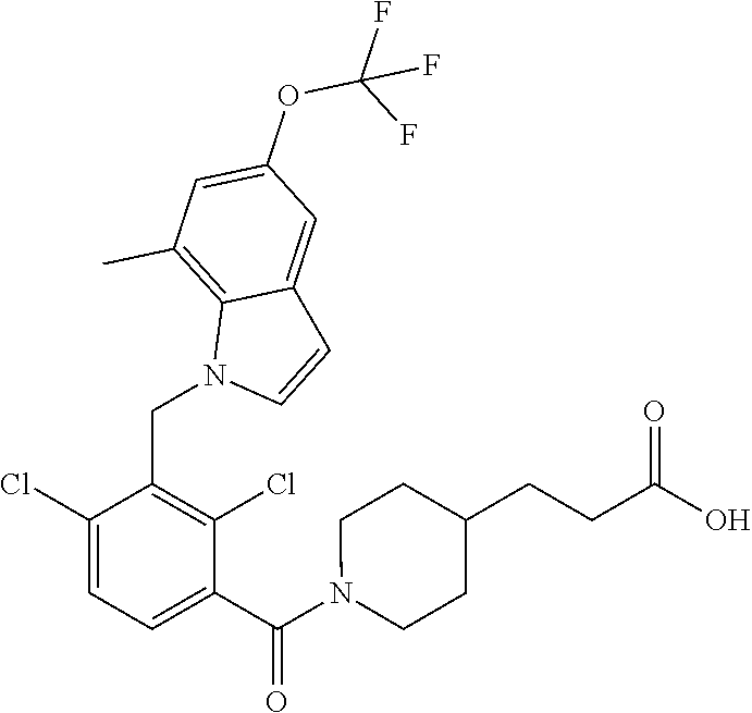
C1(CN2C=CC3=CC(OC(F)(F)F)=CC(C)=C23)=C(Cl)C(C(N2CCC(CCC(O)=O)CC2)=O)=CC=C1Cl
